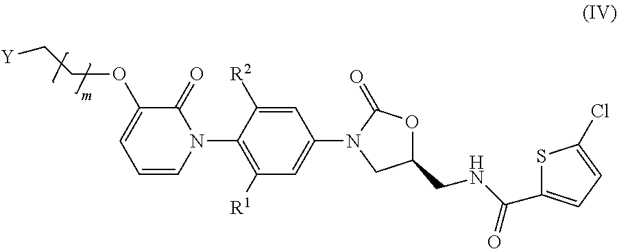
C1(OCC[Y])=CC=CN(C2=C([R1])C=C(N3CC(CNC(=O)C4=CC=C(Cl)S4)OC3=O)C=C2[R2])C1=O
